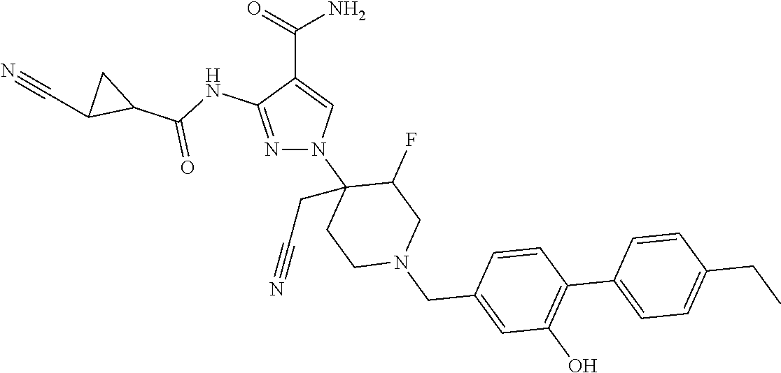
N1=C(NC(C2CC2C#N)=O)C(C(=O)N)=CN1C1(CC#N)CCN(CC2=CC(O)=C(C3=CC=C(CC)C=C3)C=C2)CC1F
